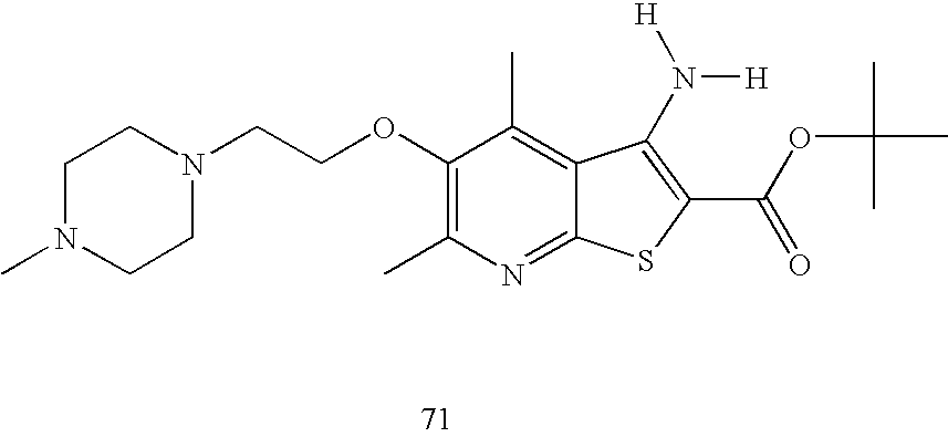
C1(OCCN2CCN(C)CC2)=C(C)N=C2C(=C1C)C(N([H])[H])=C(C(=O)OC(C)(C)C)S2
